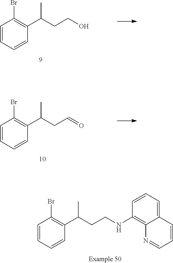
C1=CC=CC(C(CCO)C)=C1Br.C1=CC=CC(C(CC=O)C)=C1Br.C1=CC=CC(C(CCNC2=C3C(=CC=C2)C=CC=N3)C)=C1Br
